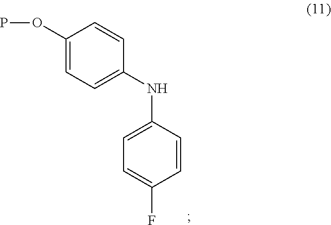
C1(OP)=CC=C(NC2=CC=C(F)C=C2)C=C1
